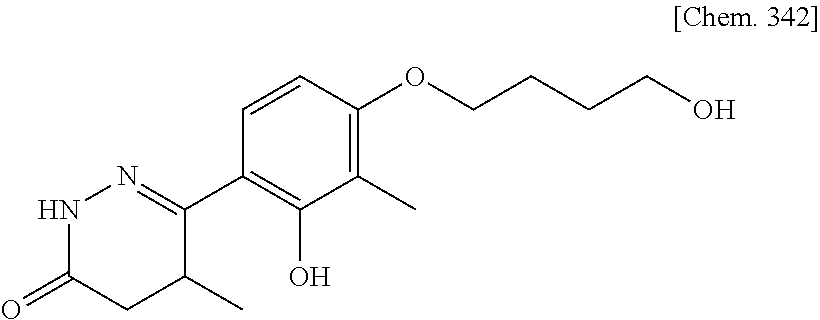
C1(C2=NNC(=O)CC2C)=C(O)C(C)=C(OCCCCO)C=C1
